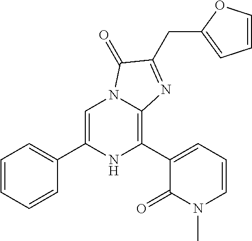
C1=C(C2=CC=CC=C2)NC(C2=CC=CN(C)C2=O)=C2N1C(=O)C(CC1=CC=CO1)=N2
